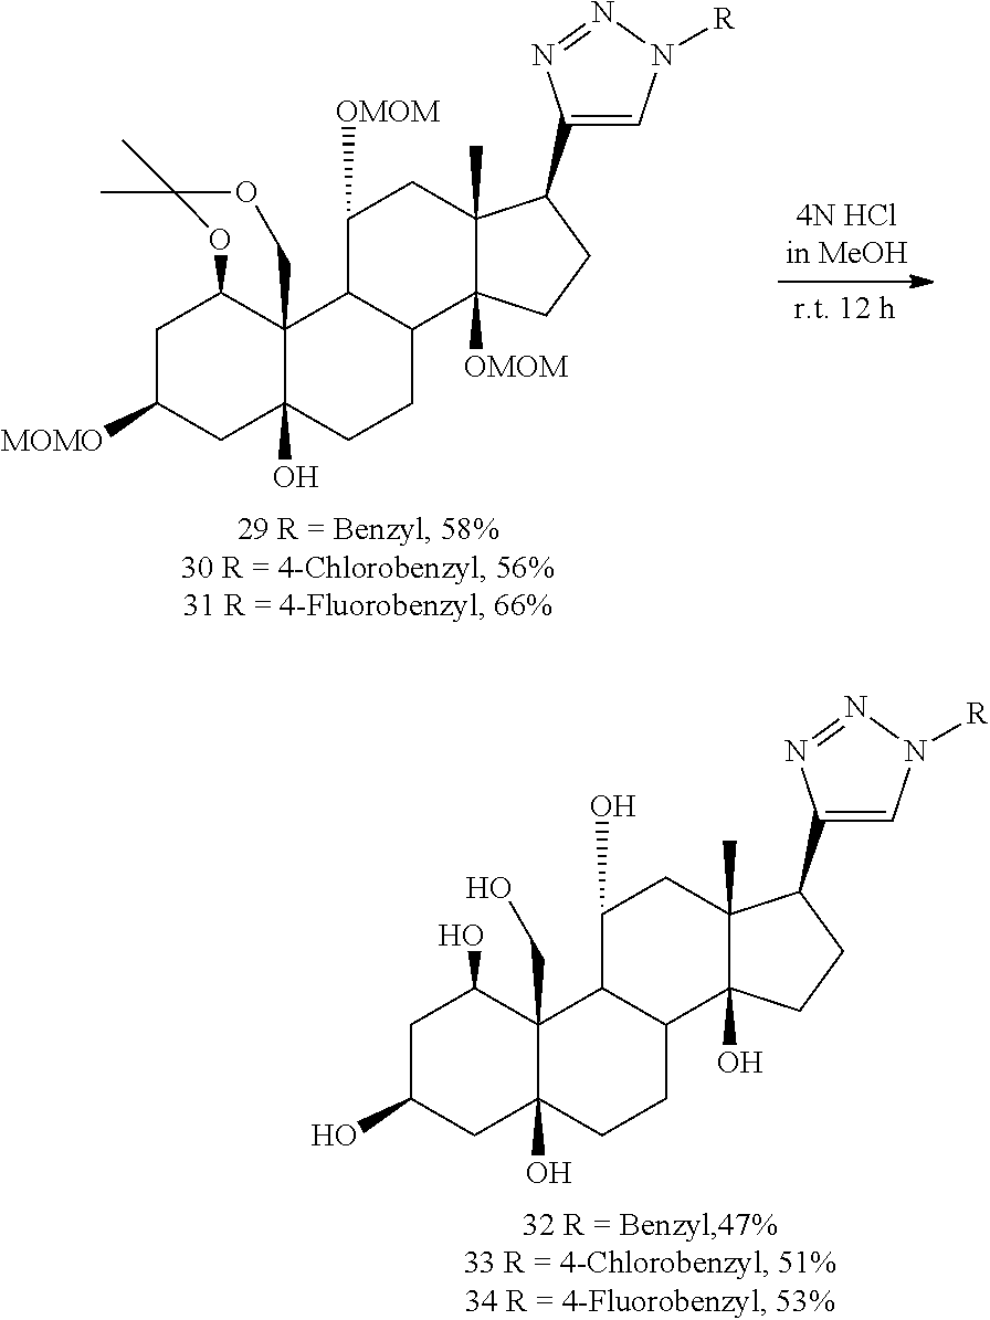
C1C([MOMO])CC2(O)C3(C1OC(C)(C)OC3)C1C(CC2)C2([OMOM])C(C)(CC1[OMOM])C(C1=CN([R])N=N1)CC2.C1C(O)CC2(O)C(CO)(C1O)C1C(CC2)C2(O)C(C)(CC1O)C(C1=CN([R])N=N1)CC2
